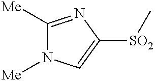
C1([Me])=NC([SO2]C)=CN1[Me]
